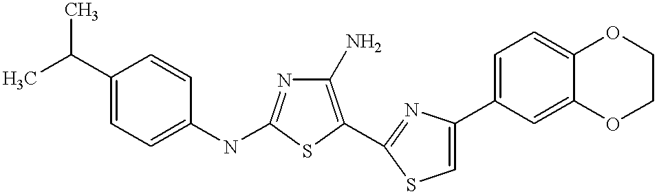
C1(N)=C(C2=NC(C3=CC=C4C(=C3)OCCO4)=CS2)SC(NC2=CC=C(C(C)C)C=C2)=N1
